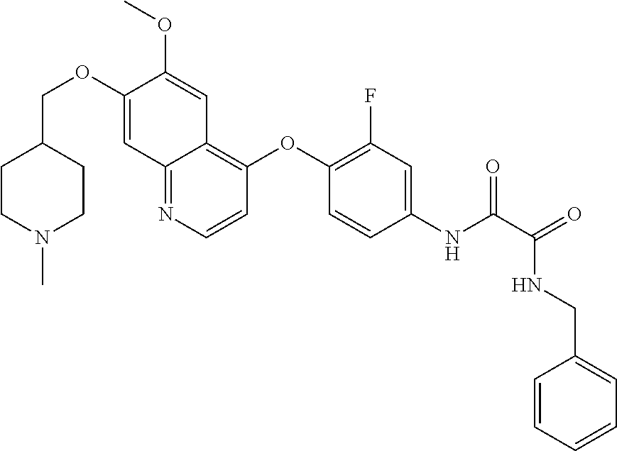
C1CN(C)CCC1COC1=CC2=NC=CC(OC3=C(F)C=C(NC(=O)C(NCC4=CC=CC=C4)=O)C=C3)=C2C=C1OC
